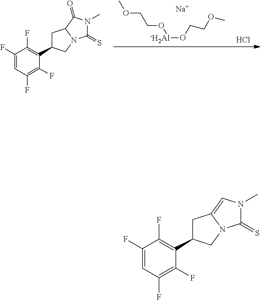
COCCO[Al]OCCOC.[Na].Cl.C1(F)=CC(F)=C(F)C(C2CC3N(C2)C(=S)N(C)C3=O)=C1F.C1(F)=CC(F)=C(F)C(C2CC3=CN(C)C(=S)N3C2)=C1F
